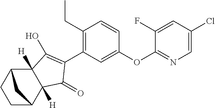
C1CC2C3([H])C([H])(C(=O)C(C4=C(CC)C=CC(OC5=NC=C(Cl)C=C5F)=C4)=C3O)C1C2
